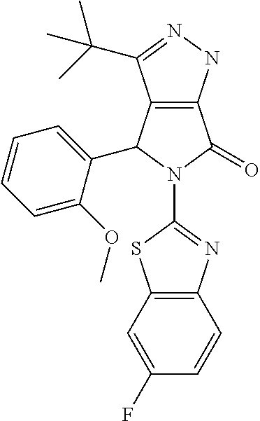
C12=C(C(C3=CC=CC=C3OC)N(C3=NC4=C(S3)C=C(F)C=C4)C1=O)C(C(C)(C)C)=NN2
